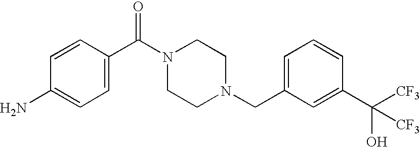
C1=C(C(N2CCN(CC3=CC=CC(C([CF3])(O)[CF3])=C3)CC2)=O)C=CC(N)=C1
